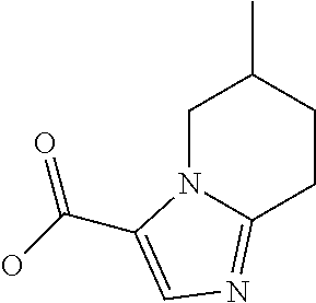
C1N2C(=NC=C2C(O)=O)CCC1C
